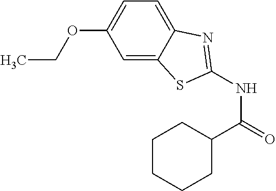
C1=C2C(=CC=C1OCC)N=C(NC(=O)C1CCCCC1)S2
